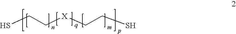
SCC[X]CCS
